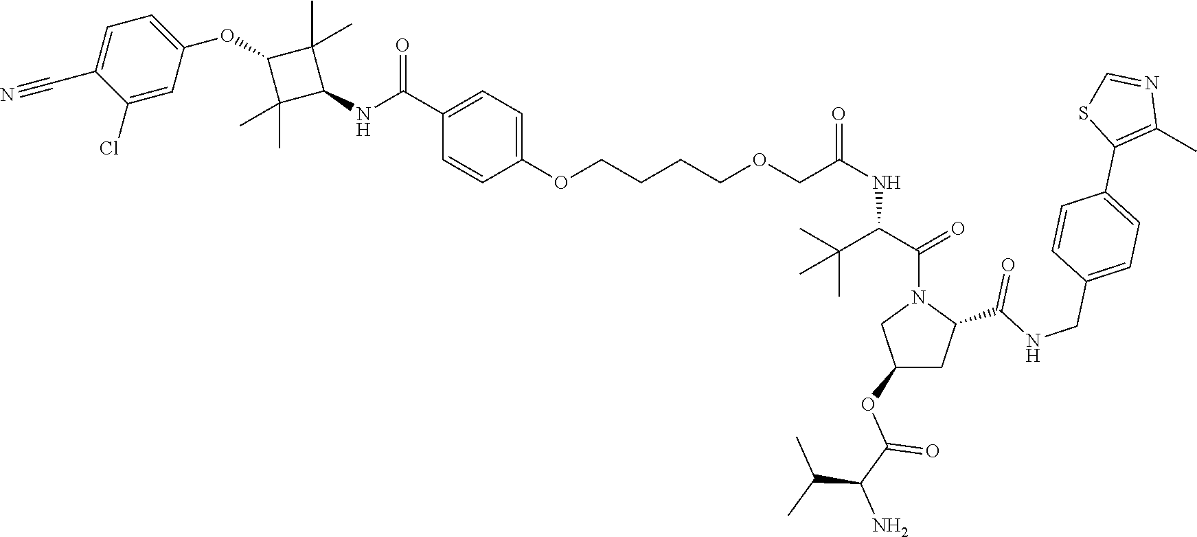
C1(C(=O)NC2C(C)(C)C(OC3=CC=C(C#N)C(Cl)=C3)C2(C)C)=CC=C(OCCCCOCC(NC(C(=O)N2CC(OC(C(N)C(C)C)=O)CC2C(NCC2=CC=C(C3=C(C)N=CS3)C=C2)=O)C(C)(C)C)=O)C=C1
